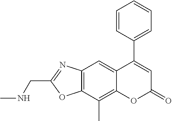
C12=C(C(C)=C3C(=C1)C(C1=CC=CC=C1)=CC(=O)O3)OC(CNC)=N2
